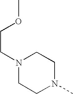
N1(C)CCN(CCOC)CC1
